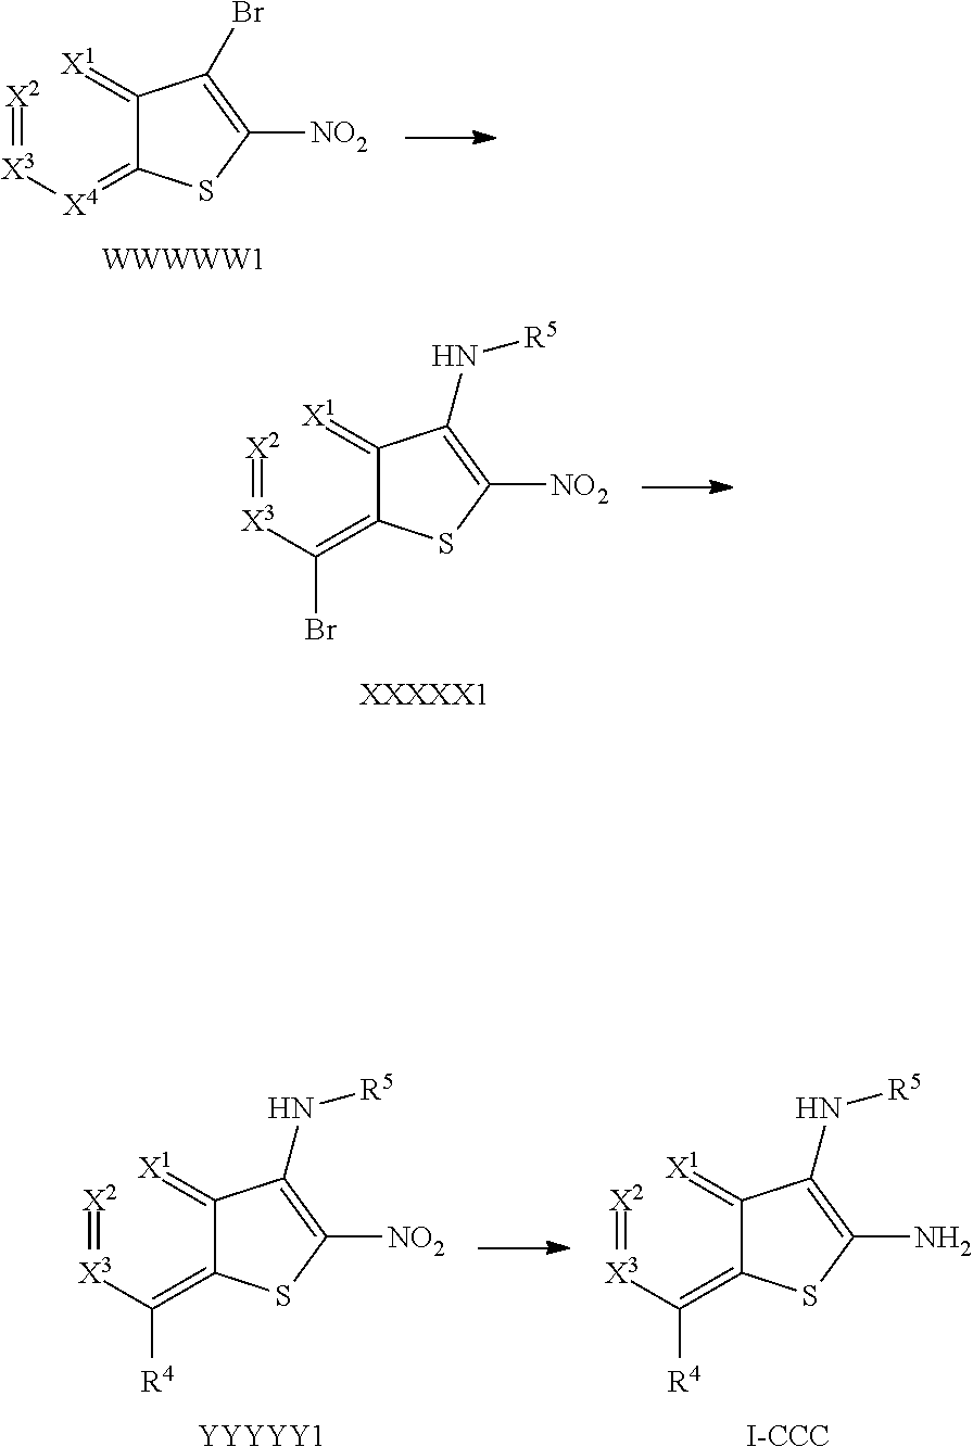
[X2]=[X3][X4]=C1C(=[X1])C(Br)=C([NO2])S1.[WWWWW1].[X2]=[X3]C(=C1C(=[X1])C(N[R5])=C([NO2])S1)Br.[XXXXX1].[X2]=[X3]C(=C1C(=[X1])C(N[R5])=C([NO2])S1)[R4].[YYYYY1].[X2]=[X3]C(=C1C(=[X1])C(N[R5])=C(N)S1)[R4].[I-CCC]
